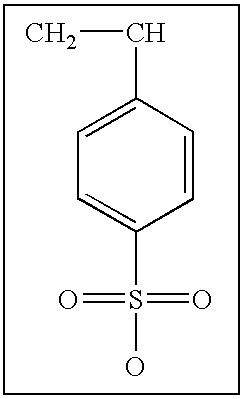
C1=C(CC)C=CC(S(=O)(=O)O)=C1
